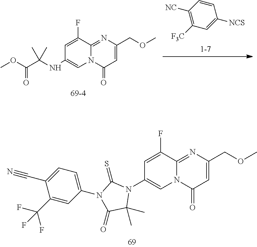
C1(N2C(=S)N(C3=CC=C(C#N)C(C(F)(F)F)=C3)C(=O)C2(C)C)=CN2C(=NC(COC)=CC2=O)C(F)=C1.C1=CC([NC])=C([F3C])C=C1[NCS].C1(NC(C(OC)=O)(C)C)=CN2C(=NC(COC)=CC2=O)C(F)=C1
